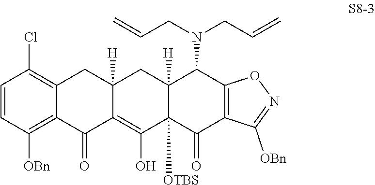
C1=CC(Cl)=C2C(=C1[OBn])C(=O)C1=C(O)C3([OTBS])C([H])(CC1([H])C2)C(N(CC=C)CC=C)C1=C(C3=O)C([OBn])=NO1
